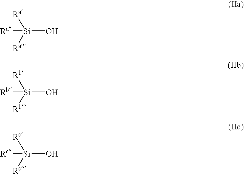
[Ra][Si](O)([Ra])[Ra].[Rb][Si](O)([Rb])[Rb].[Rc][Si](O)([Rc])[Rc]
